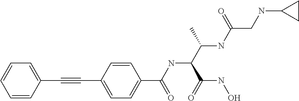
C1=CC(C#CC2=CC=C(C(=O)NC(C(=O)NO)C(NC(CNC3CC3)=O)C)C=C2)=CC=C1
